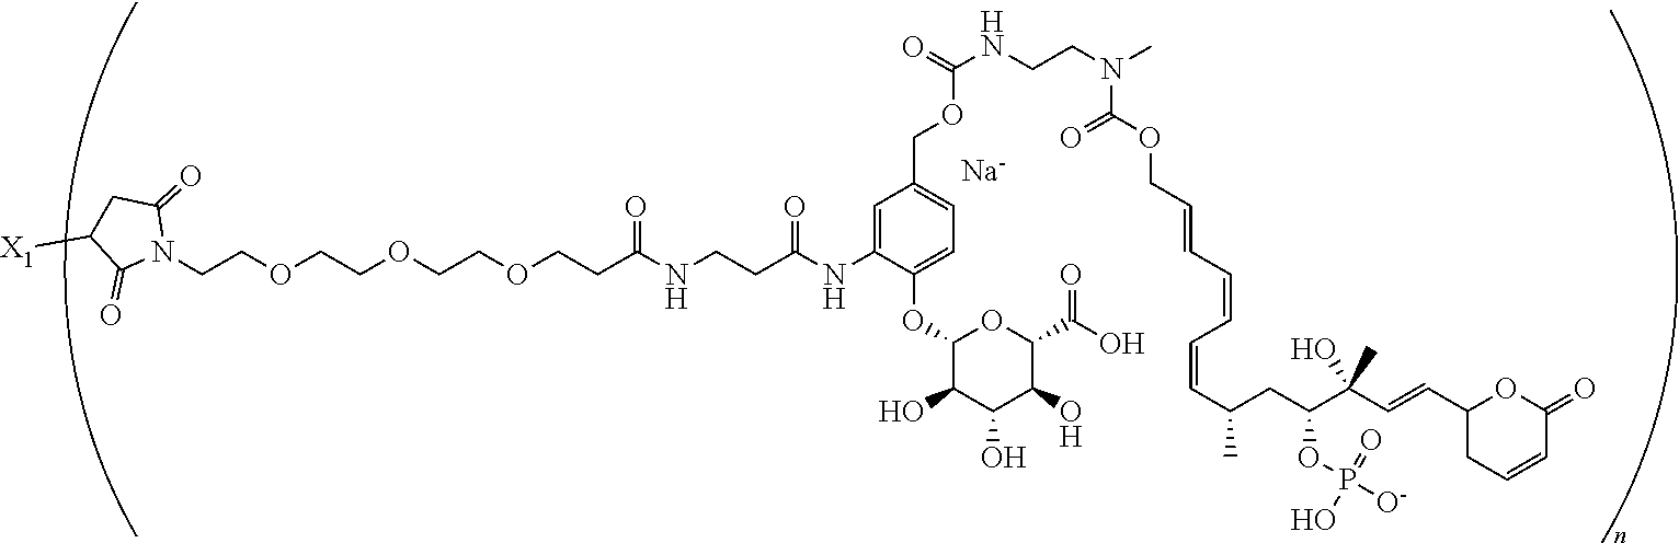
C(COCCOCCOCCC(NCCC(NC1=CC(COC(NCCN(C)C(OCC=CC=CC=CC(CC(C(C=CC2CC=CC(=O)O2)(O)C)OP([O-])(=O)O)C)=O)=O)=CC=C1OC1C(O)C(O)C(O)C(C(=O)O)O1)=O)=O)N1C(=O)CC([X1])C1=O.[Na]
